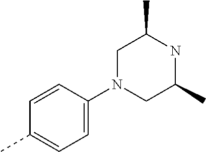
C1=CC(N2CC(C)NC(C)C2)=CC=C1C
